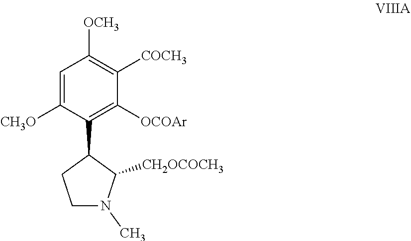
C1=C([CH3O])C(C2C([CH2OCOCH3])N(C)CC2)=C([OCOAr])C([COCH3])=C1[OCH3]
